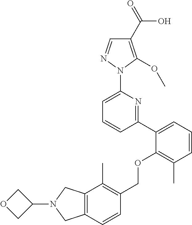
C1(C2=CC=CC(C)=C2OCC2=C(C)C3=C(C=C2)CN(C2COC2)C3)=NC(N2N=CC(C(=O)O)=C2OC)=CC=C1
